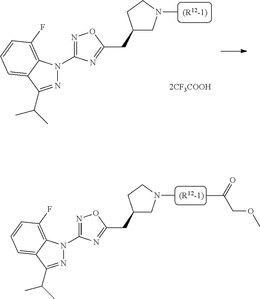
N1=C(C(C)C)C2=CC=CC(F)=C2N1C1=NOC(CC2CN(C)CC2)=N1.CC(COC)=O.N1=C(C(C)C)C2=CC=CC(F)=C2N1C1=NOC(CC2CN(C)CC2)=N1
